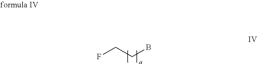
FCCB
